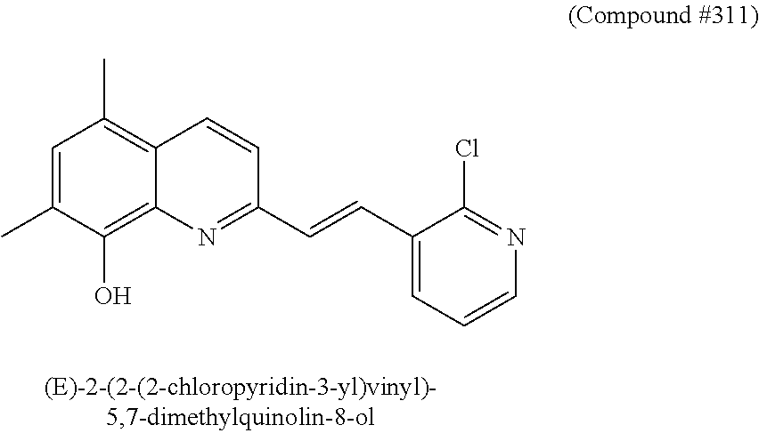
C1=C(C)C(O)=C2C(=C1C)C=CC(C=CC1=CC=CN=C1Cl)=N2
